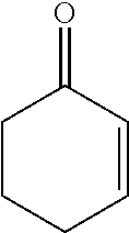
C1CCC=CC1=O
